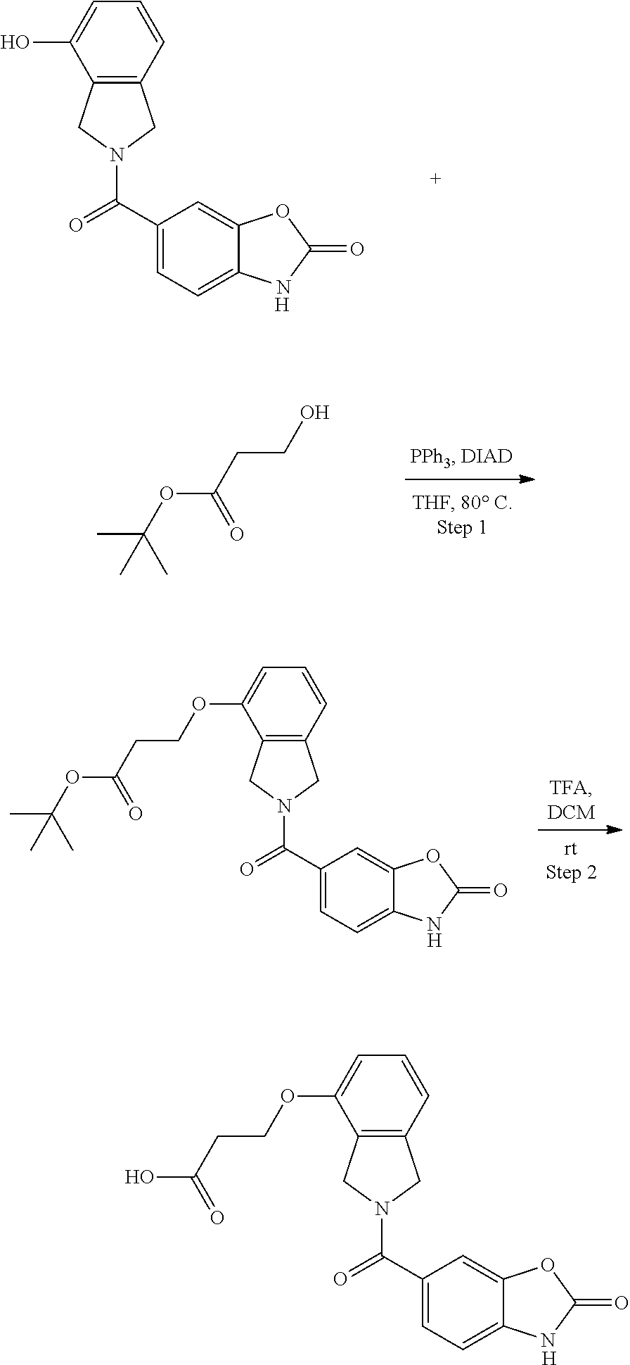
C12=C(C=CC=C1OCCC(O)=O)CN(C(C1=CC=C3C(=C1)OC(=O)N3)=O)C2.[H].C12=C(C=CC=C1O)CN(C(C1=CC=C3C(=C1)OC(=O)N3)=O)C2.[H].O(C(CCO)=O)C(C)(C)C.C12=C(C=CC=C1OCCC(OC(C)(C)C)=O)CN(C(C1=CC=C3C(=C1)OC(=O)N3)=O)C2.[H]
